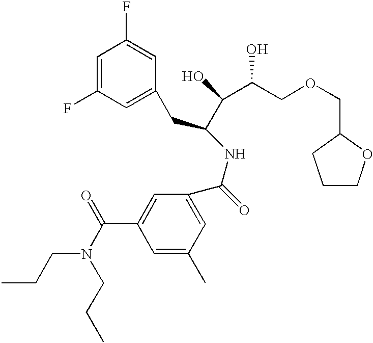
C1=C(C)C=C(C(=O)NC(C(O)C(COCC2CCCO2)O)CC2=CC(F)=CC(F)=C2)C=C1C(N(CCC)CCC)=O
